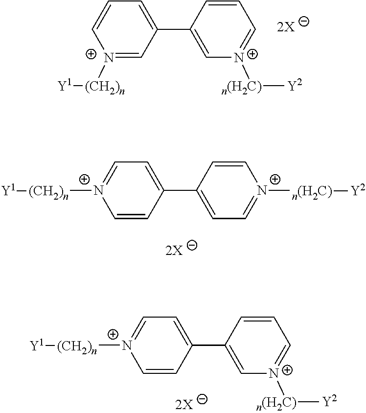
[N+]1([(CH2)n][Y1])=CC(C2=C[N+]([n(H2C)][Y2])=CC=C2)=CC=C1.C1=CC(C2=CC=[N+]([n(H2C)][Y2])C=C2)=CC=[N+]1[(CH2)n][Y1].C1=CC(C2=C[N+]([n(H2C)][Y2])=CC=C2)=CC=[N+]1[(CH2)n][Y1]
